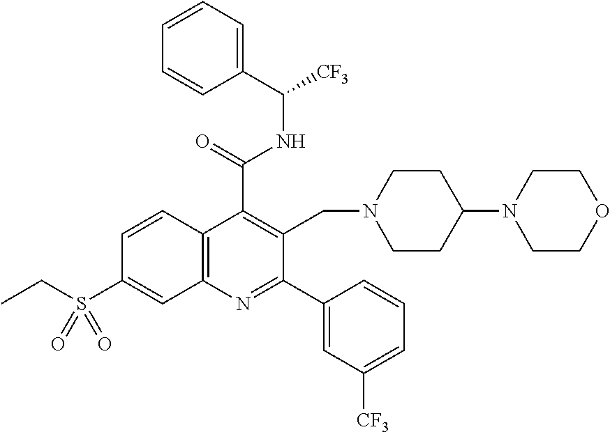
C1(C(=O)NC(C2=CC=CC=C2)[CF3])=C(CN2CCC(N3CCOCC3)CC2)C(C2=CC([CF3])=CC=C2)=NC2=C1C=CC(S(CC)(=O)=O)=C2
